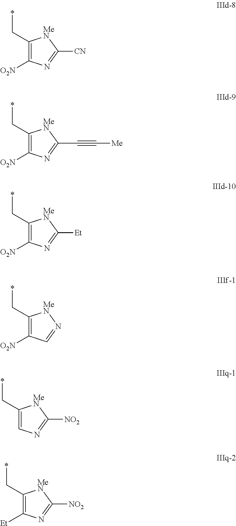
C1(C*)=C([O2N])N=C([CN])[MeN]1.C1(C*)=C([O2N])N=C(C#C[Me])[MeN]1.C1(C*)=C([O2N])N=C([Et])[MeN]1.C1(C*)=C([O2N])C=N[MeN]1.C1(C*)=CN=C([NO2])[MeN]1.C1(C*)=C([Et])N=C([NO2])[MeN]1
